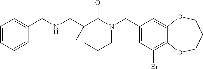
C1(CN(CC(C)C)C(C(C)CNCC2=CC=CC=C2)=O)=CC(Br)=C2C(=C1)OCCCO2
